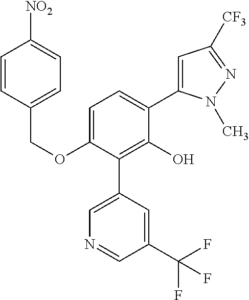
C1(OCC2=CC=C([NO2])C=C2)=CC=C(C2=CC([CF3])=NN2C)C(O)=C1C1=CN=CC(C(F)(F)F)=C1
